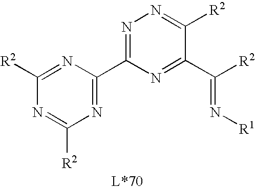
N1=C(C2=NC([R2])=NC([R2])=N2)N=C(C([R2])=N[R1])C([R2])=N1
